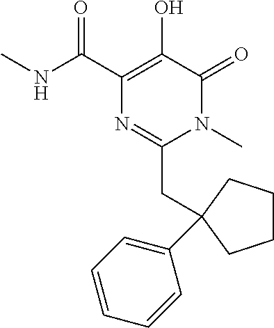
N1(C)C(=O)C(O)=C(C(NC)=O)N=C1CC1(C2=CC=CC=C2)CCCC1
